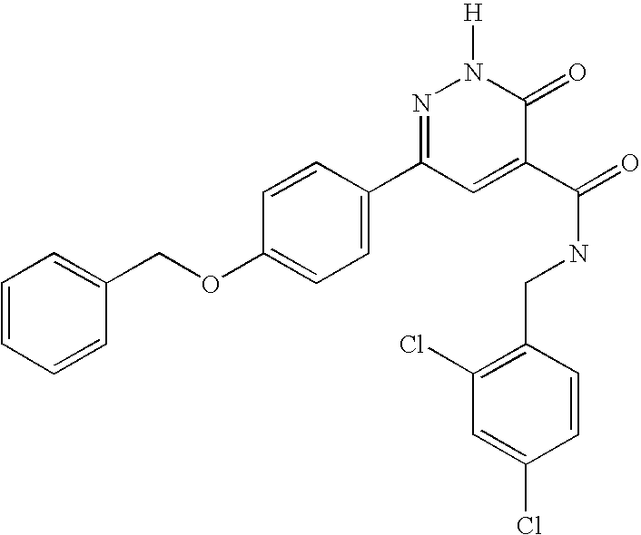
C1=CC=CC(COC2=CC=C(C3=NN([H])C(=O)C(C(=O)NCC4=C(Cl)C=C(Cl)C=C4)=C3)C=C2)=C1
